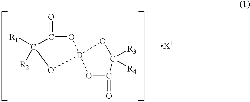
C1([R2])([R1])C(=O)OB2(O1)OC([R3])([R4])C(=O)O2.[X+]
